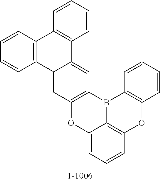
C12=CC=CC3=C1B(C1=C(O3)C=CC=C1)C1=C(O2)C=C2C(=C1)C1=C(C3=C2C=CC=C3)C=CC=C1
